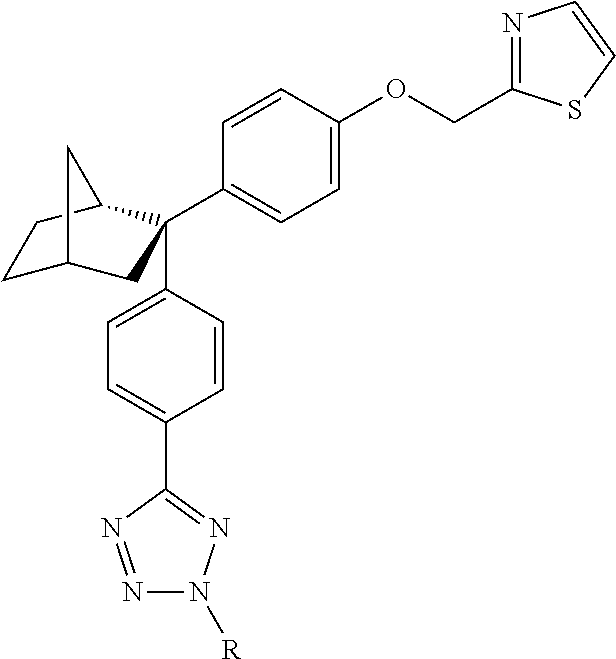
C1C2CC(C3=CC=C(OCC4=NC=CS4)C=C3)(C3=CC=C(C4=NN([R])N=N4)C=C3)C(C1)C2
